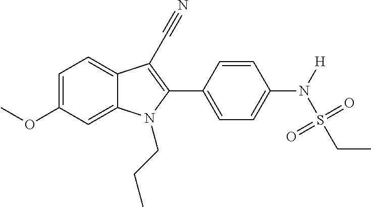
C1=C(OC)C=C2C(=C1)C(C#N)=C(C1=CC=C(N([H])S(CC)(=O)=O)C=C1)N2CCC
